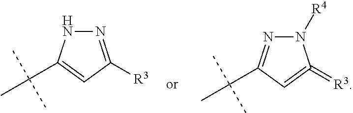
N1N=C([R3])C=C1C(C)(C)C.N1=C(C(C)(C)C)C=C(=[R3])N1[R4]
